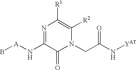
N1=C(N[A]B)C(=O)N(CC(N[YAT])=O)C([R2])=C1[R1]
